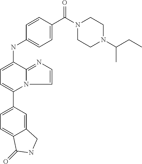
C1(C2=CC=C(NC3=CC=C(C(N4CCN(C(CC)C)CC4)=O)C=C3)C3=NC=CN23)=CC=C2C(=C1)CNC2=O
